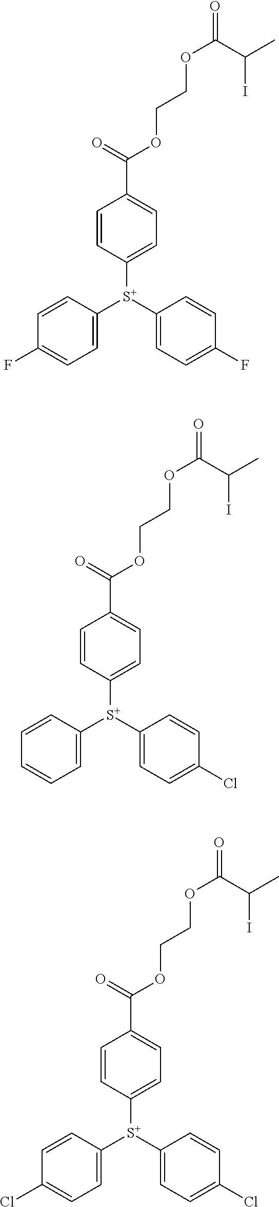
C1=CC([S+](C2=CC=C(F)C=C2)C2=CC=C(F)C=C2)=CC=C1C(OCCOC(C(I)C)=O)=O.C1=CC([S+](C2=CC=C(Cl)C=C2)C2=CC=CC=C2)=CC=C1C(OCCOC(C(I)C)=O)=O.C1=CC([S+](C2=CC=C(Cl)C=C2)C2=CC=C(Cl)C=C2)=CC=C1C(OCCOC(C(I)C)=O)=O
